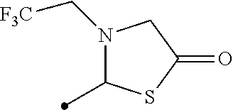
N1(C[CF3])C(C)SC(=O)C1
